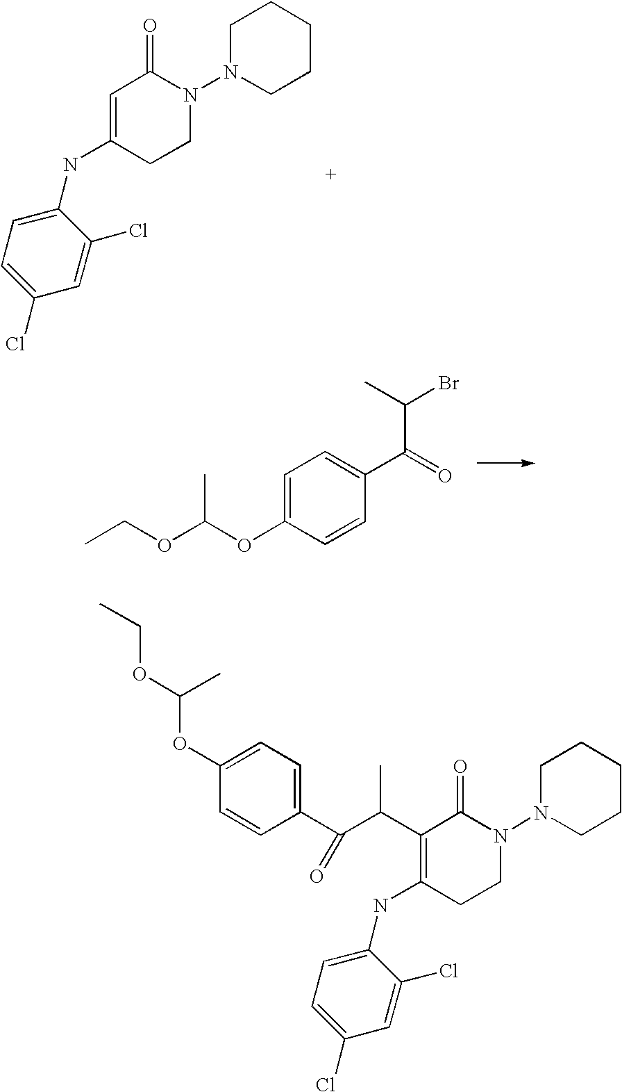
C1=C(OC(OCC)C)C=CC(C(=O)C(C)Br)=C1.C1N(N2C(=O)C(C(C(C3=CC=C(OC(OCC)C)C=C3)=O)C)=C(NC3=CC=C(Cl)C=C3Cl)CC2)CCCC1.C1N(N2C(=O)C=C(NC3=CC=C(Cl)C=C3Cl)CC2)CCCC1
